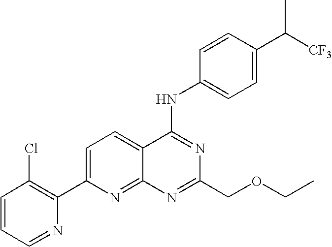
C1=CC=NC(C2=CC=C3C(=N2)N=C(COCC)N=C3NC2=CC=C(C([CF3])C)C=C2)=C1Cl
